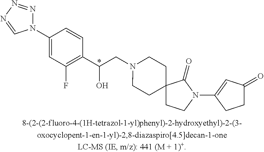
*.C1=C(N2N=NN=C2)C=CC(C(O)CN2CCC3(CC2)CCN(C2=CC(=O)CC2)C3=O)=C1F
